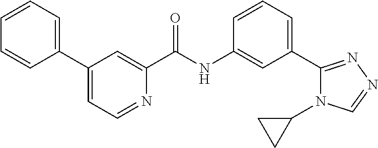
C1=CC=CC(C2=CC=NC(C(NC3=CC(C4=NN=CN4C4CC4)=CC=C3)=O)=C2)=C1
